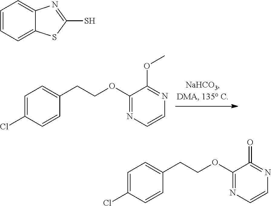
C1=C(Cl)C=CC(CCOC2=NC=CN=C2OC)=C1.C1=CC=C2C(=C1)N=C(S)S2.C1=C(Cl)C=CC(CCOC2=NC=CN=C2=O)=C1
